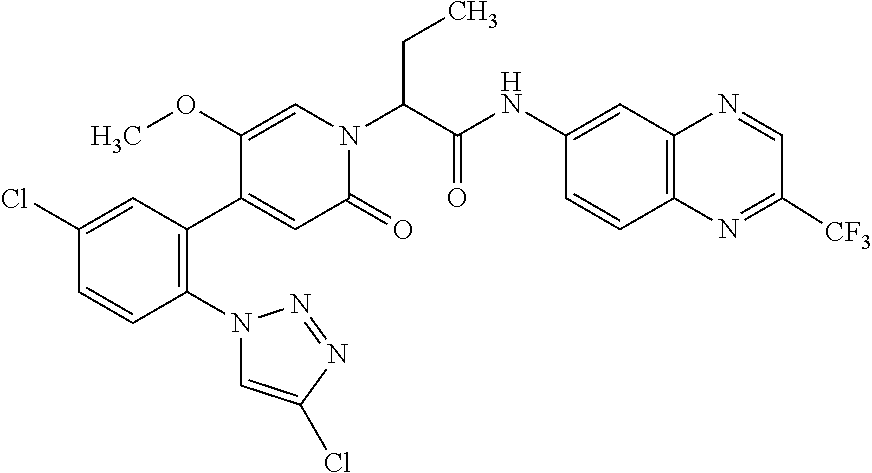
C1(Cl)=CC(C2=CC(=O)N(C(C(NC3=CC4=C(C=C3)N=C([CF3])C=N4)=O)CC)C=C2OC)=C(N2C=C(Cl)N=N2)C=C1
